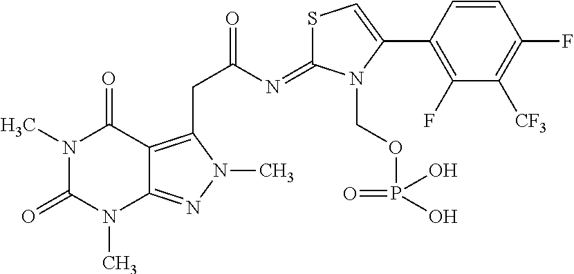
N1(C)C(=O)N(C)C2=NN(C)C(CC(=O)N=C3SC=C(C4=C(F)C([CF3])=C(F)C=C4)N3COP(O)(=O)O)=C2C1=O
